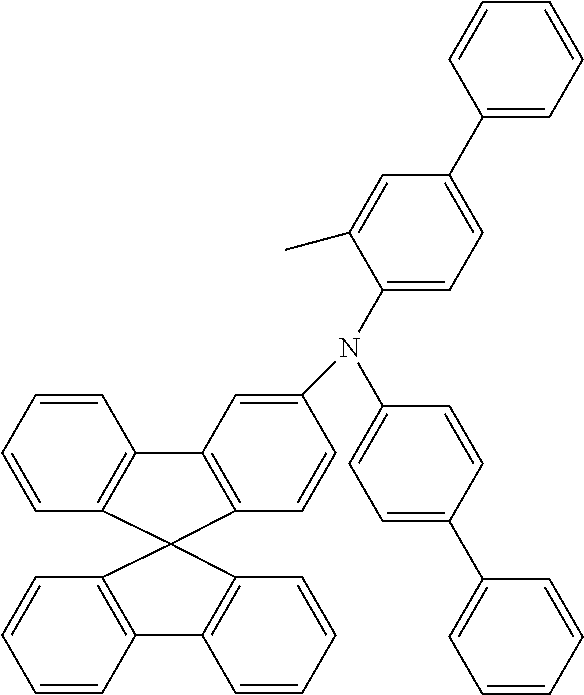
C1=CC2=C(C=C1)C1(C3=C2C=CC=C3)C2=C(C=CC=C2)C2=C1C=CC(N(C1=CC=C(C3=CC=CC=C3)C=C1)C1=CC=C(C3=CC=CC=C3)C=C1C)=C2
